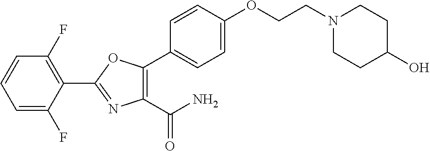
C1(C2=NC(C(=O)N)=C(C3=CC=C(OCCN4CCC(O)CC4)C=C3)O2)=C(F)C=CC=C1F
